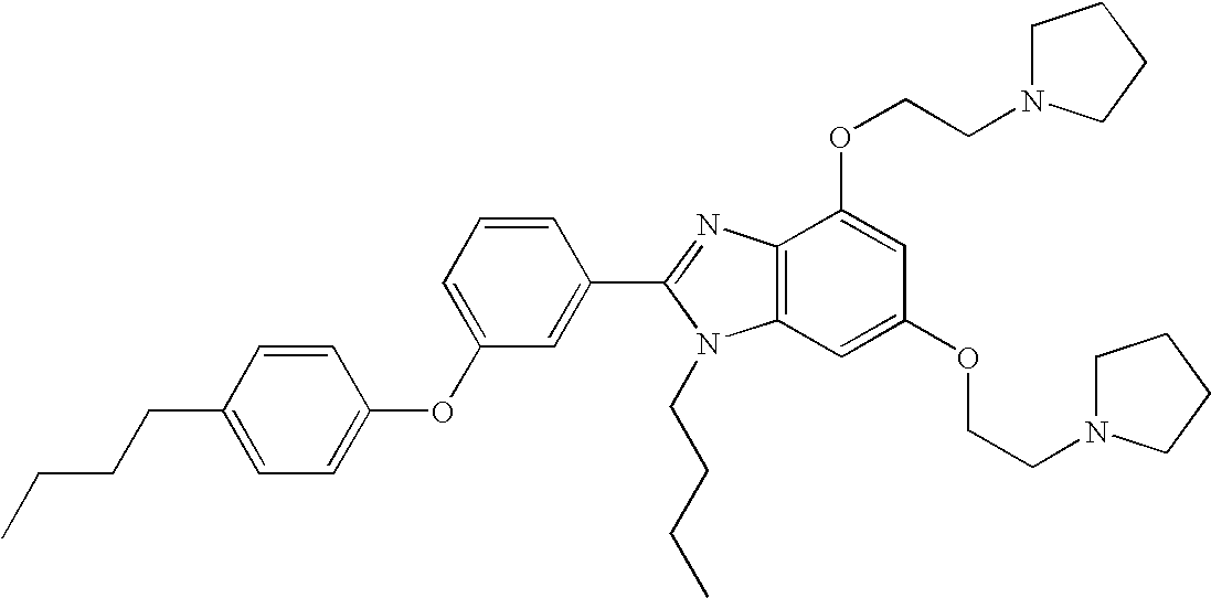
C1=CC(CCCC)=CC=C1OC1=CC=CC(C2=NC3=C(N2CCCC)C=C(OCCN2CCCC2)C=C3OCCN2CCCC2)=C1
